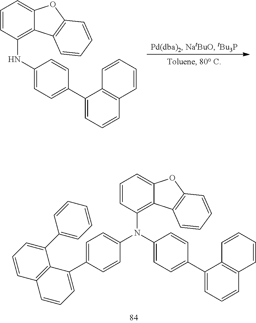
C1=C2C(=C(NC3=CC=C(C4=CC=CC5=C4C=CC=C5)C=C3)C=C1)C1=C(O2)C=CC=C1.C1=C2C(=C(N(C3=CC=C(C4=CC=CC5=C4C(C4=CC=CC=C4)=CC=C5)C=C3)C3=CC=C(C4=CC=CC5=C4C=CC=C5)C=C3)C=C1)C1=C(O2)C=CC=C1
